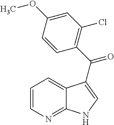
C1=CN=C2C(=C1)C(C(C1=C(Cl)C=C(OC)C=C1)=O)=CN2
